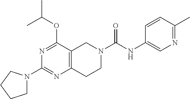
C1(N2CCCC2)=NC2=C(C(OC(C)C)=N1)CN(C(NC1=CN=C(C)C=C1)=O)CC2
